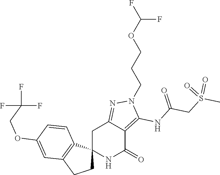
C12(NC(=O)C3=C(NC(CS(C)(=O)=O)=O)N(CCCOC(F)F)N=C3C1)CCC1=C2C=CC(OCC(F)(F)F)=C1
